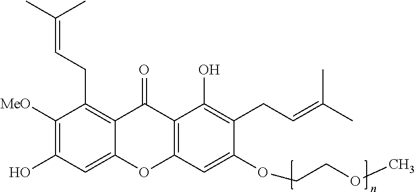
C1([MeO])=C(O)C=C2C(=C1CC=C(C)C)C(=O)C1=C(O2)C=C(OCCOC)C(CC=C(C)C)=C1O
